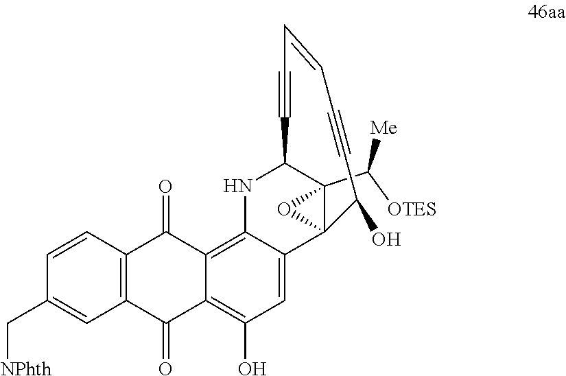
C12(C([OTES])[Me])C3(C4=CC(O)=C5C(=O)C6=C(C(=O)C5=C4NC1C#CC=CC#CC3O)C=CC(C[NPhth])=C6)O2
